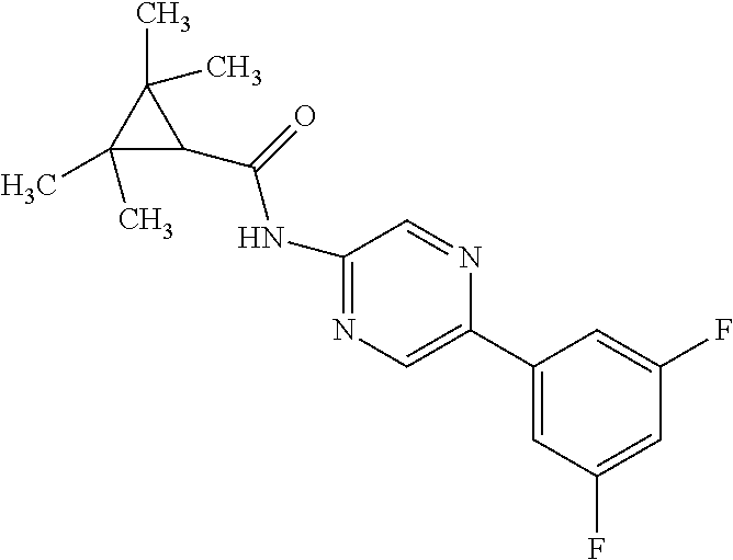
N(C1=NC=C(C2=CC(F)=CC(F)=C2)N=C1)C(=O)C1C(C)(C)C1(C)C
